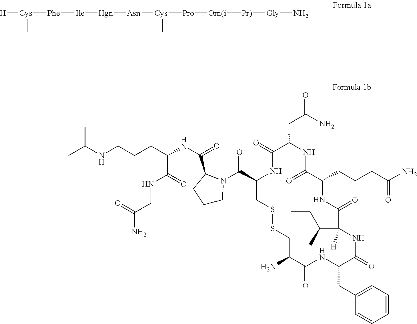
[H][Cys]1[Phe][Ile][Hgn][Asn][Cys]([Pro][Orn(i][Pr)][Gly]N)CC1.CC(NCCCC(NC(=O)C1CCCN1C(C1NC(=O)C(CC(N)=O)NC(=O)C(CCCC(N)=O)NC(=O)C(C(CC)C)([H])NC(=O)C(CC2=CC=CC=C2)NC(=O)C(N)CSSC1)=O)C(=O)NCC(N)=O)C
